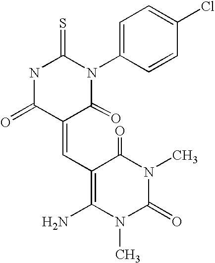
N1C(=O)C(=CC2=C(N)N(C)C(=O)N(C)C2=O)C(=O)N(C2=CC=C(Cl)C=C2)C1=S
